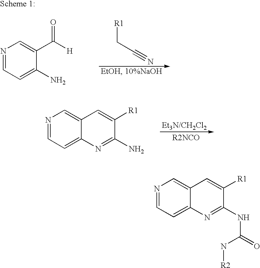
N1=CC=C(N)C(C([H])=O)=C1.[R1]CC#N.[R2NCO].N1=CC=C2C(=C1)C=C([R1])C(N)=N2.N1=CC=C2C(=C1)C=C([R1])C(NC(=O)N[R2])=N2
